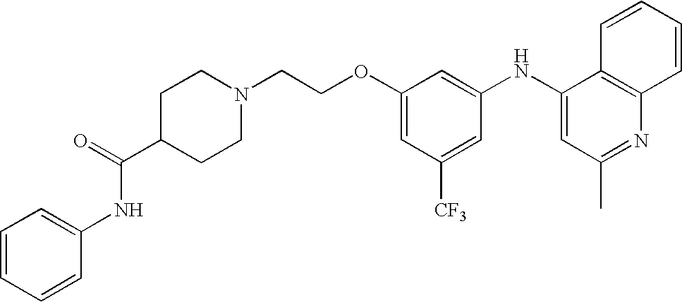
C1(NC2=CC(C)=NC3=C2C=CC=C3)=CC(OCCN2CCC(C(NC3=CC=CC=C3)=O)CC2)=CC([CF3])=C1
